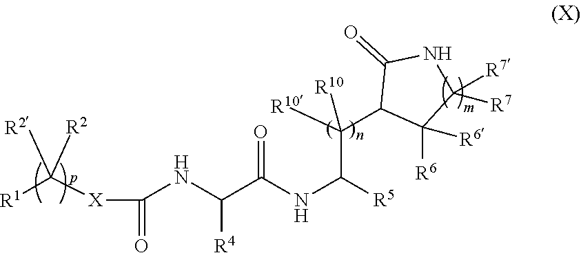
C(NC(C(NC([R5])C([R10])(C1C([R6])([R6])C([R7])([R7])NC1=O)[R10])=O)[R4])([X]C([R1])([R2])[R2])=O
